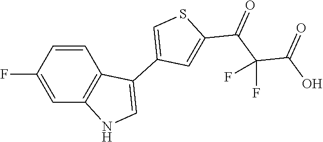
C1=CC(F)=CC2=C1C(C1=CSC(C(C(C(O)=O)(F)F)=O)=C1)=CN2
